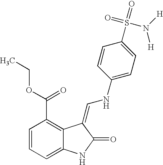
C1=CC=C2C(=C1C(OCC)=O)C(=CNC1=CC=C(S(=O)(=O)N([H])[H])C=C1)C(=O)N2
